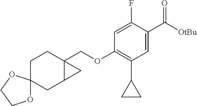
O1C2(OCC1)CC1C(COC3=C(C4CC4)C=C(C([OtBu])=O)C(F)=C3)(CC2)C1
